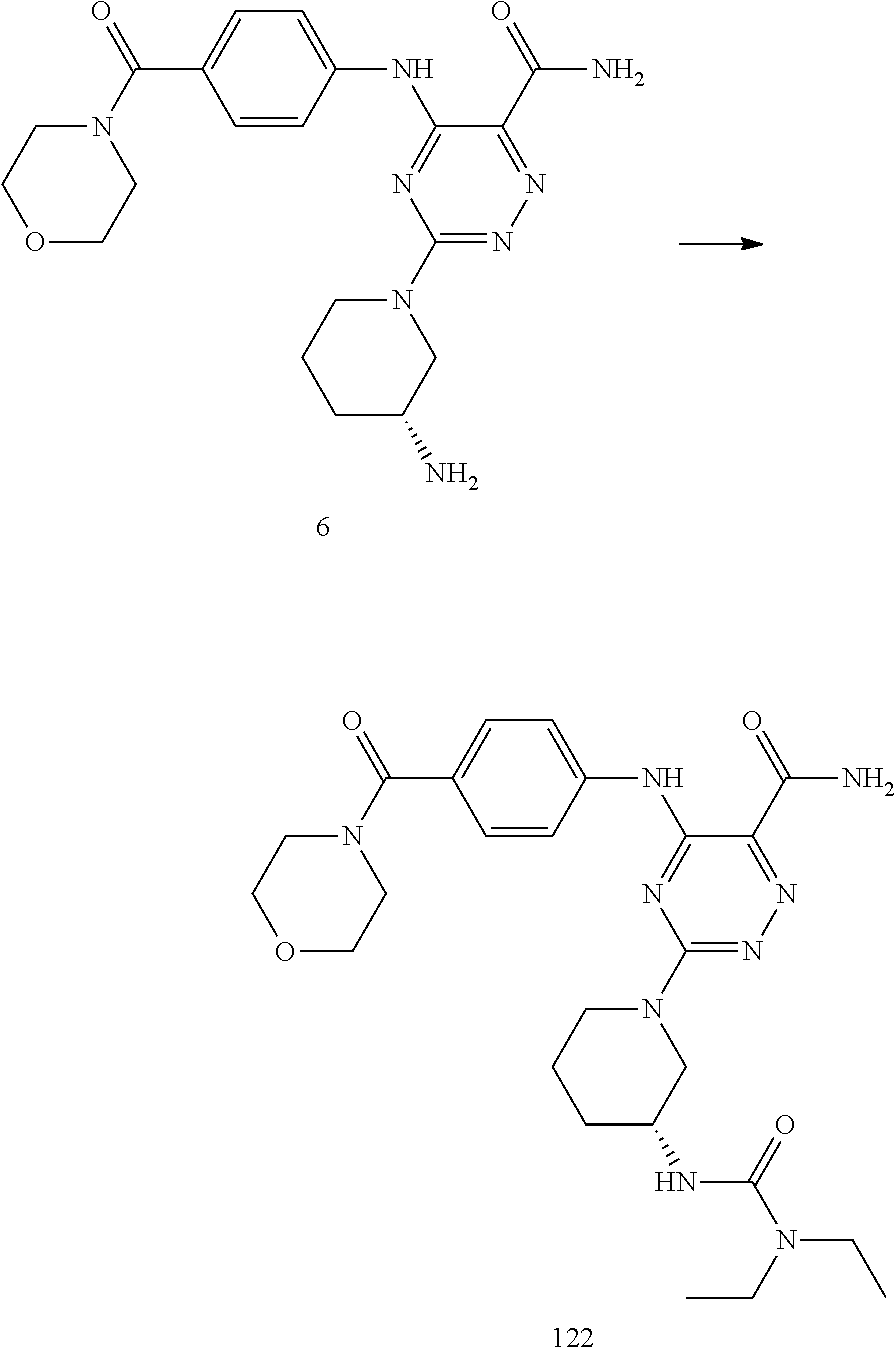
N(C1=NC(N2CCCC(N)C2)=NN=C1C(=O)N)C1=CC=C(C(N2CCOCC2)=O)C=C1.N(C1=NC(N2CCCC(NC(N(CC)CC)=O)C2)=NN=C1C(=O)N)C1=CC=C(C(N2CCOCC2)=O)C=C1
